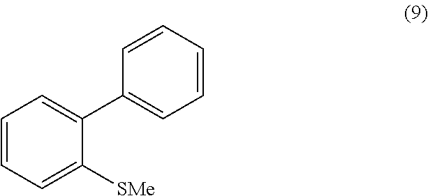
C1=CC=C([SMe])C(C2=CC=CC=C2)=C1
